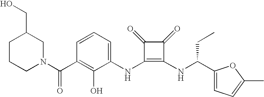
N(C1=C(NC(CC)C2=CC=C(C)O2)C(=O)C1=O)C1=CC=CC(C(=O)N2CCCC(CO)C2)=C1O
